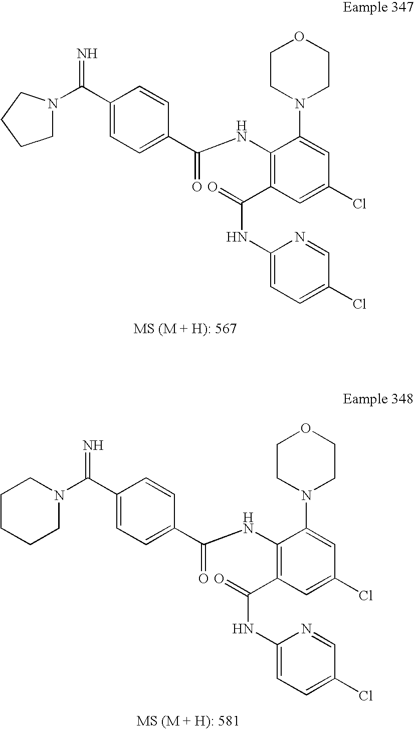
N=C(C1=CC=C(C(NC2=C(C(NC3=CC=C(Cl)C=N3)=O)C=C(Cl)C=C2N2CCOCC2)=O)C=C1)N1CCCC1.C1(C(=N)N2CCCCC2)=CC=C(C(NC2=C(C(NC3=CC=C(Cl)C=N3)=O)C=C(Cl)C=C2N2CCOCC2)=O)C=C1
